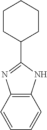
C12=C(C=CC=C1)N=C(C1CCCCC1)N2
